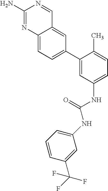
C1(N)=NC2=CC=C(C3=CC(NC(=O)NC4=CC=CC(C(F)(F)F)=C4)=CC=C3C)C=C2C=N1
